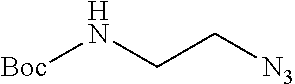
[Boc]NCC[N3]
